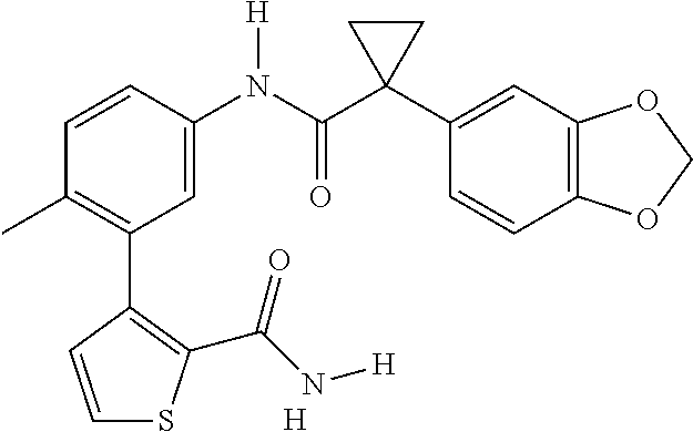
C1=C(N(C(C2(C3=CC4=C(C=C3)OCO4)CC2)=O)[H])C=CC(C)=C1C1=C(C(N[H])=O)SC=C1.[H]
